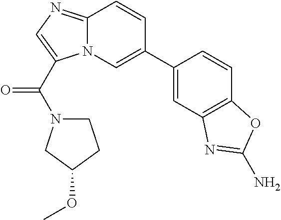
C12=NC=C(C(N3CCC(OC)C3)=O)N1C=C(C1=CC3=C(C=C1)OC(N)=N3)C=C2
